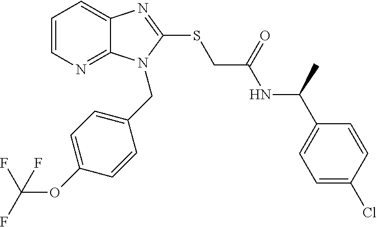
C1=CN=C2C(=C1)N=C(SCC(NC(C1=CC=C(Cl)C=C1)C)=O)N2CC1=CC=C(OC(F)(F)F)C=C1
